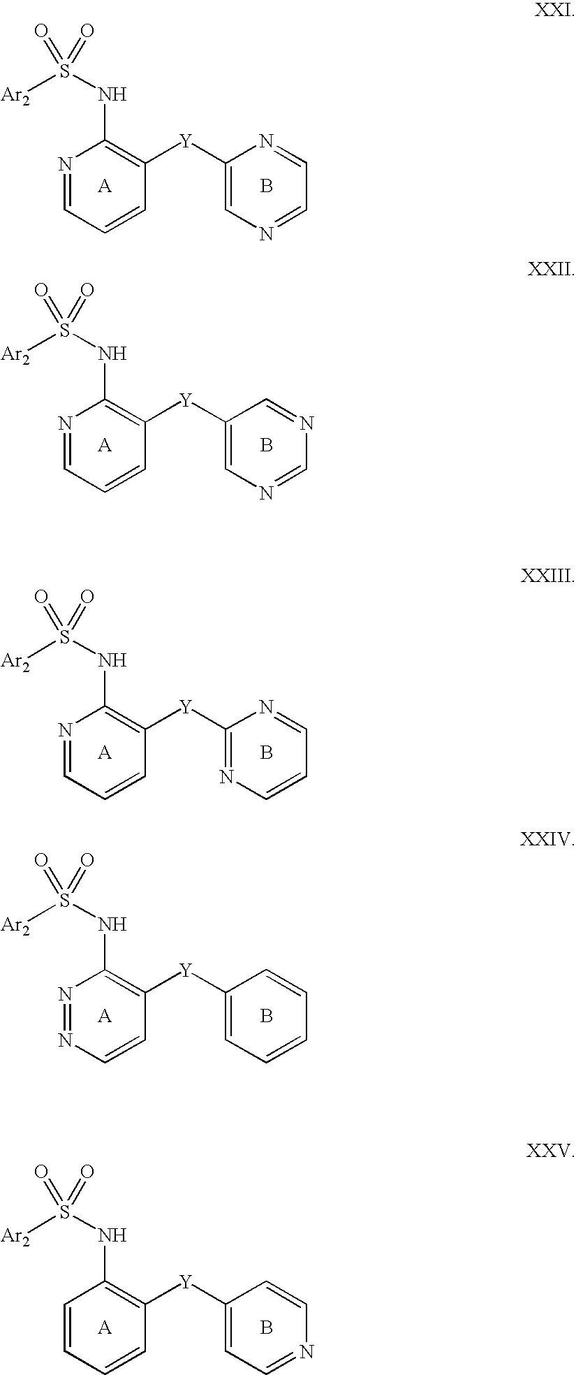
N1=CC=CC([Y]C2=CN=CC=N2)=C1NS(=O)([Ar2])=O.B.N1=CC=CC([Y]C2=CN=CN=C2)=C1NS(=O)([Ar2])=O.B.N1=CC=CC([Y]C2=NC=CC=N2)=C1NS(=O)([Ar2])=O.B.N1=NC=CC([Y]C2=CC=CC=C2)=C1NS(=O)([Ar2])=O.B.C1=CC=CC([Y]C2=CC=NC=C2)=C1NS(=O)([Ar2])=O.B
